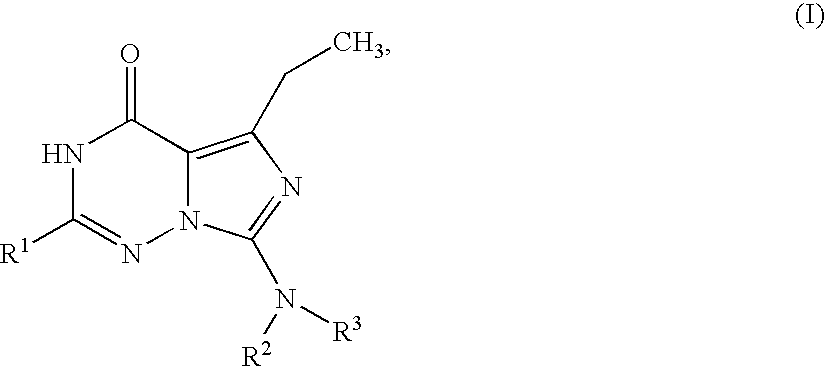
N1C([R1])=NN2C(=C(CC)N=C2N([R2])[R3])C1=O
